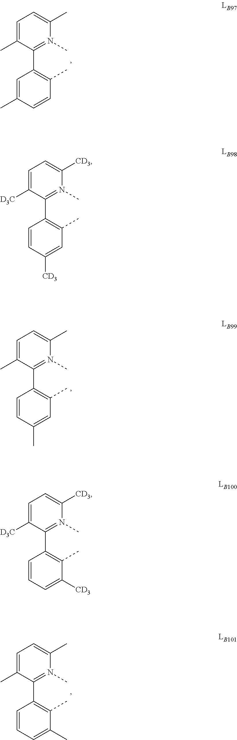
C1=C(C)C=CC(C)=C1C1=N(C)C(C)=CC=C1C.C1=CC(C)=CC(C)=C1C1=N(C)C(C)=CC=C1C.C1=CC=C(C)C(C)=C1C1=N(C)C(C)=CC=C1C.C1=CC([CD3])=CC(C)=C1C1=N(C)C([CD3])=CC=C1[D3C].C1=CC=C([CD3])C(C)=C1C1=N(C)C([CD3])=CC=C1[D3C]
